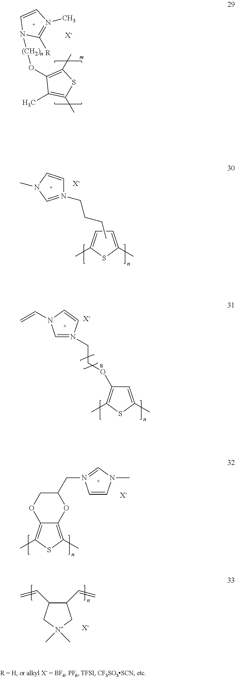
C1(O[(CH2)n]N2C=CN(C)=C2[R])=C(C)SC(C)=C1C.[X-].C1=C(C)SC(C)=C1.N1(CCCC)=CN(C)C=C1.[X-].C1=C(C)SC(C)=C1OCCN1=CN(C=C)C=C1.[X-].C12=C(C)SC(C)=C1OCC(CN1=CN(C)C=C1)O2.[X-].[X-].C1(C=C)C(C=C)C[N+](C)(C)C1
